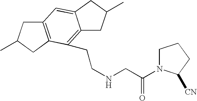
C(NCC(=O)N1CCCC1[CN])CC1=C2C(=CC3=C1CC(C)C3)CC(C)C2
